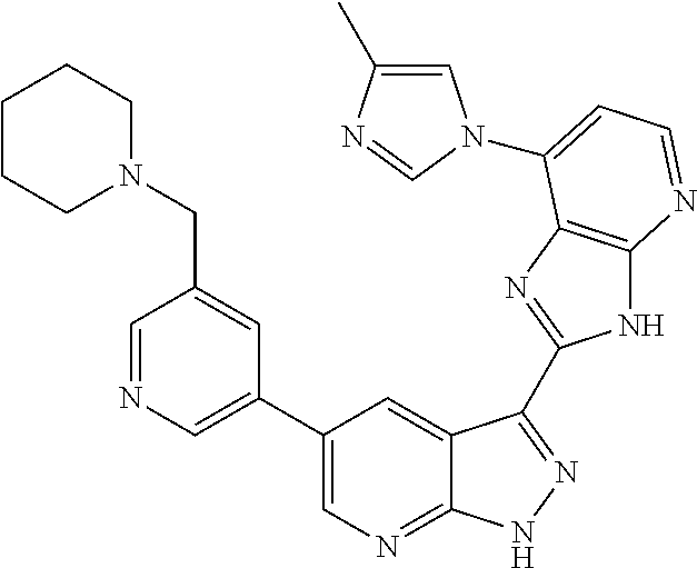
C1=NC=C(C2=CN=C3C(=C2)C(C2=NC4=C(N2)N=CC=C4N2C=C(C)N=C2)=NN3)C=C1CN1CCCCC1
